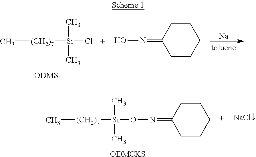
C[(CH2)7][Si](C)(C)ON=C1CCCCC1.[ODMCKS].[NaCl].C[(CH2)7][Si](C)(C)Cl.[Na].ON=C1CCCCC1
